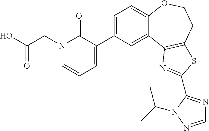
C1(C2=CC=CN(CC(O)=O)C2=O)=CC=C2C(=C1)C1=C(CCO2)SC(C2=NC=NN2C(C)C)=N1
